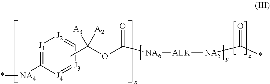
[J1]1=C([NA4]*)[J4]=[J3]C=[J2]1.CC(OC([NA6][ALK][NA5]C(*)=O)=O)([A3])[A2]
